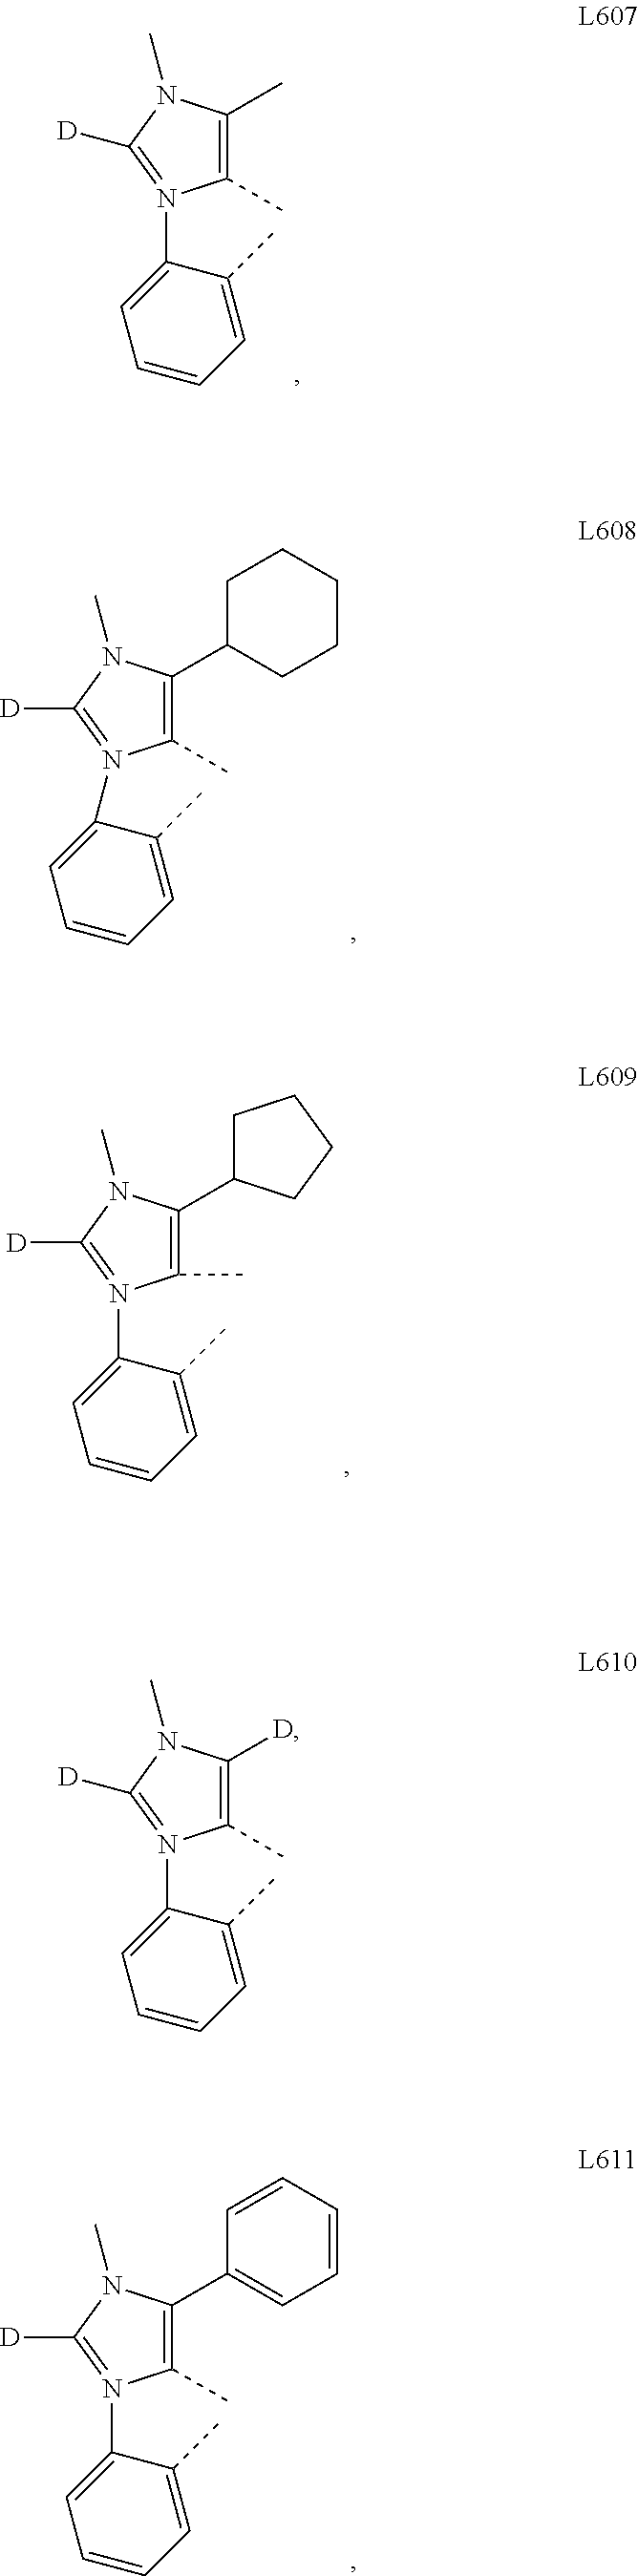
C1(C)=C(C)N(C)C([D])=N1C1=CC=CC=C1C.C1(C)=C(C2CCCCC2)N(C)C([D])=N1C1=CC=CC=C1C.C1(C)=C(C2CCCC2)N(C)C([D])=N1C1=CC=CC=C1C.C1(C)=C(C2=CC=CC=C2)N(C)C([D])=N1C1=CC=CC=C1C.C1(C)=C([D])N(C)C([D])=N1C1=CC=CC=C1C
